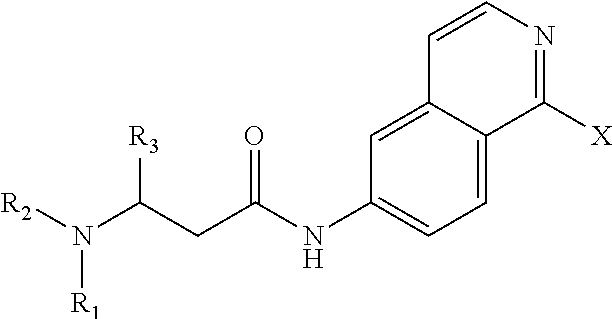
C1=C2C(=CC(NC(CC(N([R2])[R1])[R3])=O)=C1)C=CN=C2[X]
